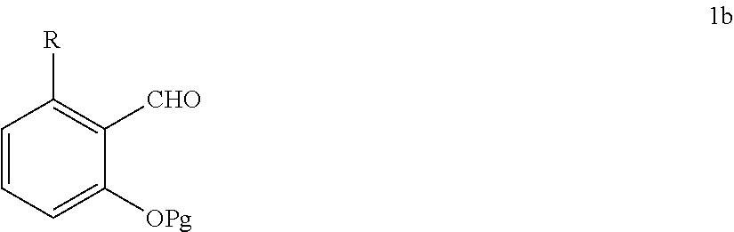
C1=CC=C([OPg])C([CHO])=C1[R]
